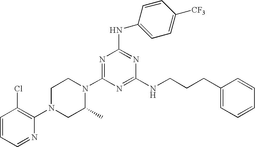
C1=CC=NC(N2CC(C)N(C3=NC(NC4=CC=C([CF3])C=C4)=NC(NCCCC4=CC=CC=C4)=N3)CC2)=C1Cl
